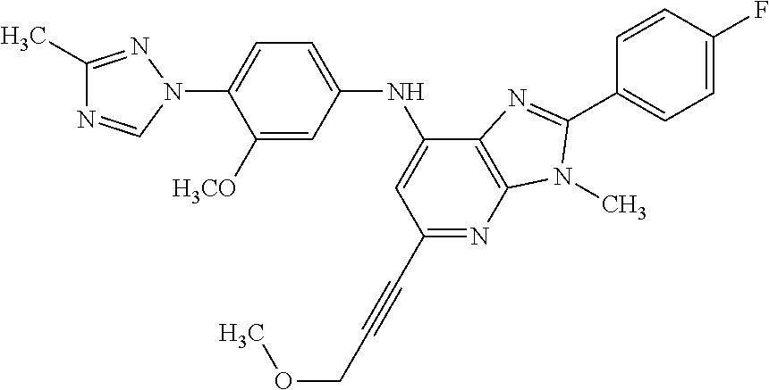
C1(C)=NN(C2=CC=C(NC3=CC(C#CCOC)=NC4=C3N=C(C3=CC=C(F)C=C3)N4C)C=C2[H3CO])C=N1
